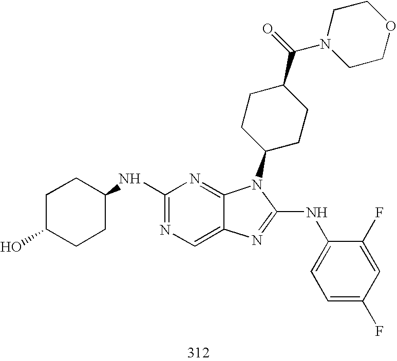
C1(NC2CCC(O)CC2)=NC=C2C(=N1)N(C1CCC(C(N3CCOCC3)=O)CC1)C(NC1=CC=C(F)C=C1F)=N2
